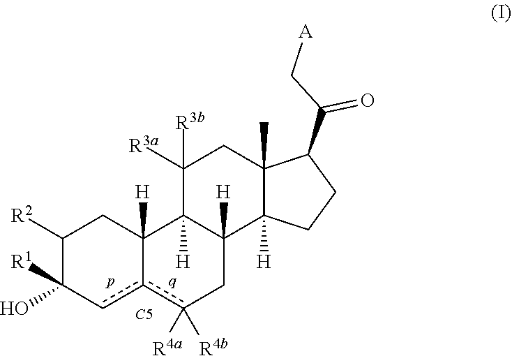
C1([R2])C([R1])(O)cc2c([R4a])([R4b])CC3([H])C([H])(C2([H])C1)C([R3a])([R3b])CC1(C)C3([H])CCC1C(=O)C[A].[C5]
